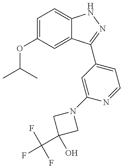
CC(C)OC1=CC=C2C(=C1)C(C1=CC=NC(N3CC(O)(C(F)(F)F)C3)=C1)=NN2
